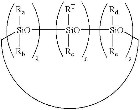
[Ra][SiO]([Rb])([SiO]([RT])([Rc])[SiO]([Rd])([Re])C)C
